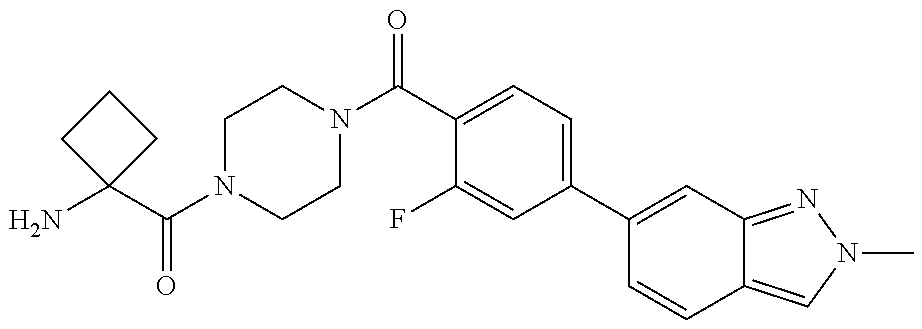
NC1(C(=O)N2CCN(C(=O)C3=CC=C(C4=CC5=NN(C)C=C5C=C4)C=C3F)CC2)CCC1
